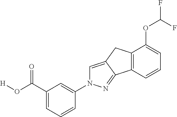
C1(N2C=C3C(=N2)C2=C(C3)C(OC(F)F)=CC=C2)=CC(C(O[H])=O)=CC=C1
